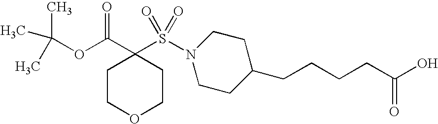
CC(OC(C1(S(N2CCC(CCCCC(O)=O)CC2)(=O)=O)CCOCC1)=O)(C)C
